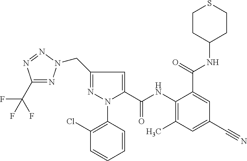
C1(C(F)(F)F)=NN(CC2=NN(C3=C(Cl)C=CC=C3)C(C(NC3=C(C)C=C(C#N)C=C3C(NC3CCSCC3)=O)=O)=C2)N=N1
